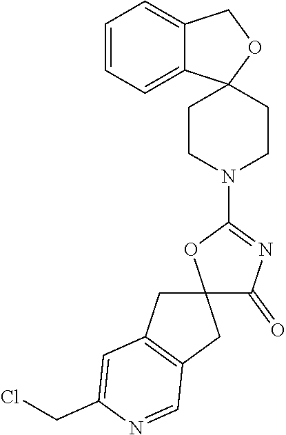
C12(C(=O)N=C(N3CCC4(CC3)C3=CC=CC=C3CO4)O1)CC1=C(C2)C=NC(CCl)=C1
